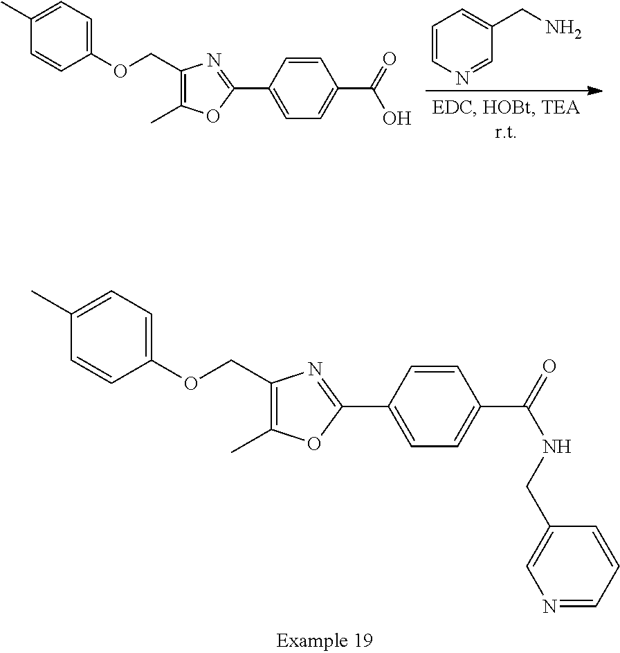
C1(OCC2=C(C)OC(C3=CC=C(C(=O)NCC4=CN=CC=C4)C=C3)=N2)=CC=C(C)C=C1.C1(OCC2=C(C)OC(C3=CC=C(C(=O)O)C=C3)=N2)=CC=C(C)C=C1.C1=CN=CC(CN)=C1
